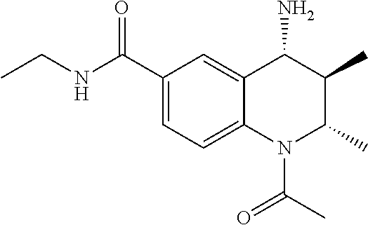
C1(C(NCC)=O)=CC=C2C(=C1)C(N)C(C)C(C)N2C(=O)C
